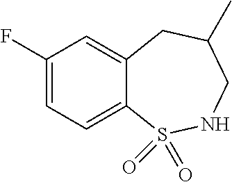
C1(F)=CC=C2C(=C1)CC(C)CNS2(=O)=O
